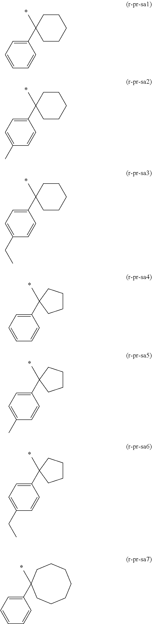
C1(C2(C)CCCCC2)=CC=CC=C1.C1(C2(C)CCCCC2)=CC=C(C)C=C1.C1(C2(C)CCCCC2)=CC=C(CC)C=C1.C1(C2(C)CCCC2)=CC=CC=C1.C1(C2(C)CCCC2)=CC=C(C)C=C1.C1(C2(C)CCCC2)=CC=C(CC)C=C1.C1(C2(C)CCCCCCC2)=CC=CC=C1
